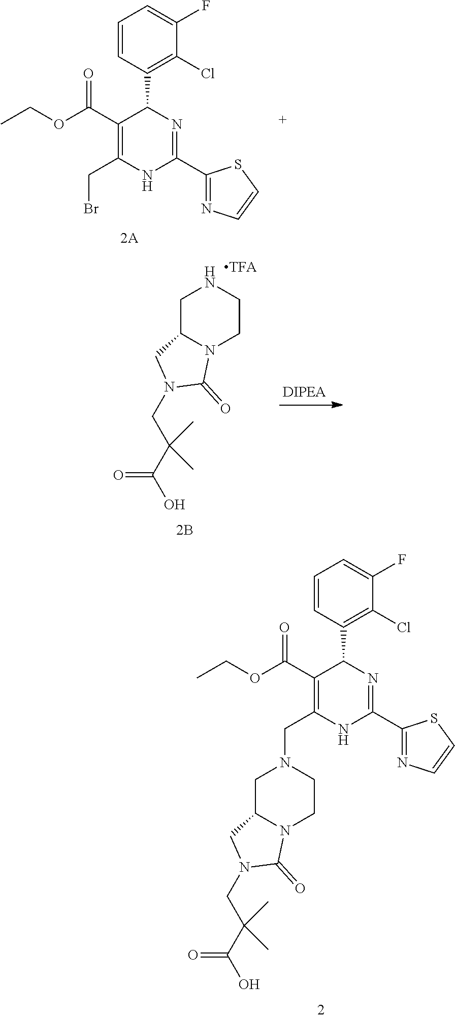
CCOC(C1=C(CN2CC3N(CC2)C(=O)N(CC(C(O)=O)(C)C)C3)NC(C2=NC=CS2)=NC1C1=C(Cl)C(F)=CC=C1)=O.CCOC(C1=C(CBr)NC(C2=NC=CS2)=NC1C1=C(Cl)C(F)=CC=C1)=O.C1C2N(CCN1)C(=O)N(CC(C(O)=O)(C)C)C2
